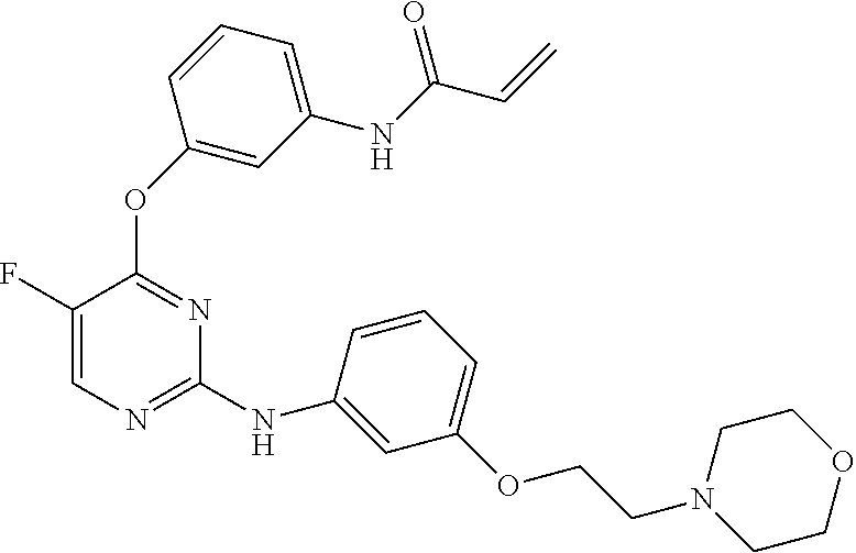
C1=C(F)C(OC2=CC(NC(=O)C=C)=CC=C2)=NC(NC2=CC(OCCN3CCOCC3)=CC=C2)=N1
